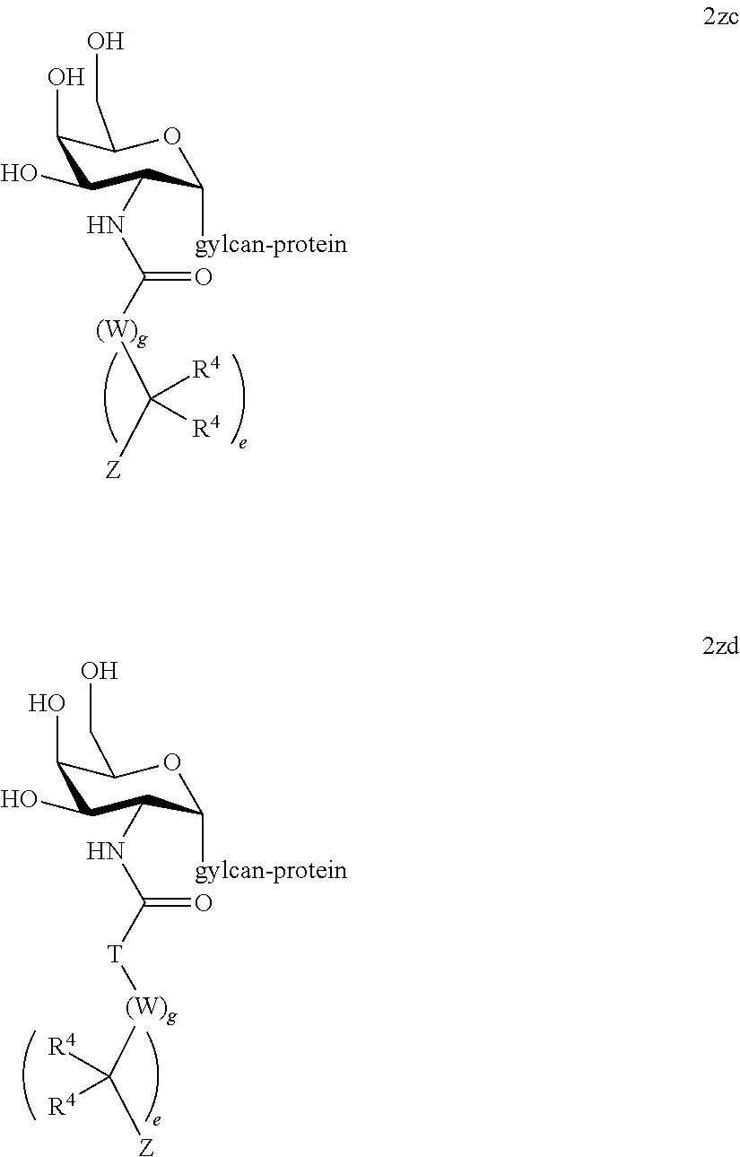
C1(O)C(O)C(NC([(W)g]C([Z])([R4])[R4])=O)C([gylcan-protein])OC1CO.C1(O)C(O)C(NC([T][(W)g]C([Z])([R4])[R4])=O)C([gylcan-protein])OC1CO
